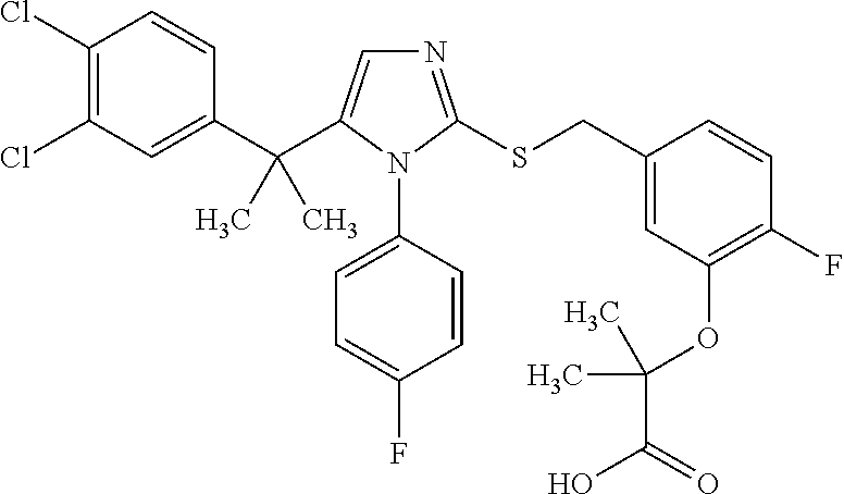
C1(C(C2=CN=C(SCC3=CC(OC(C(O)=O)(C)C)=C(F)C=C3)N2C2=CC=C(F)C=C2)(C)C)=CC(Cl)=C(Cl)C=C1
